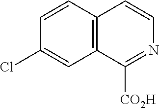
C12=C(C=CC(Cl)=C1)C=CN=C2[CO2H]
